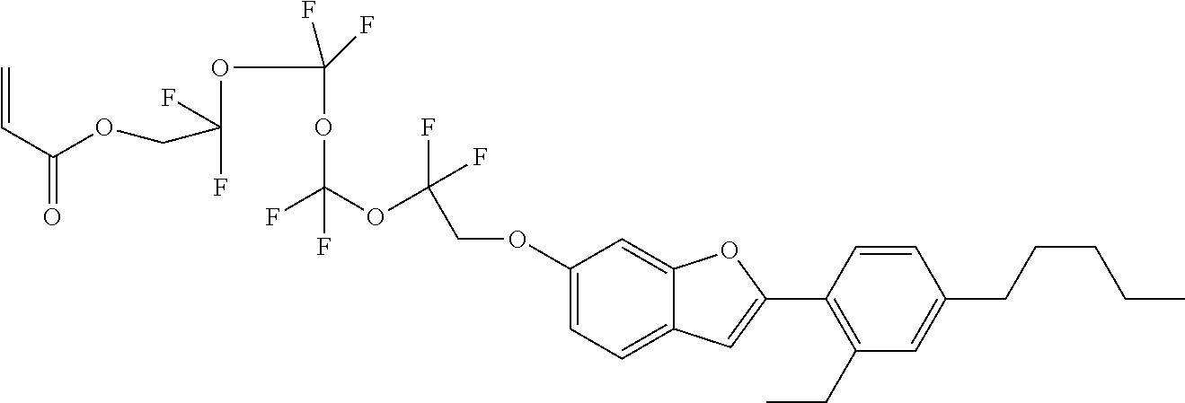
C1(OCC(F)(F)OC(OC(OC(COC(C=C)=O)(F)F)(F)F)(F)F)=CC=C2C(=C1)OC(C1=C(CC)C=C(CCCCC)C=C1)=C2
